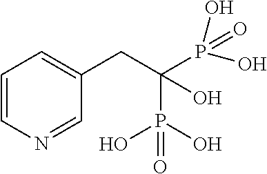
C1=C(CC(P(O)(=O)O)(O)P(O)(O)=O)C=NC=C1
